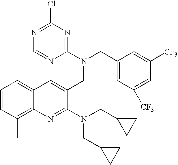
C12=CC=CC(C)=C1N=C(N(CC1CC1)CC1CC1)C(CN(C1=NC(Cl)=NC=N1)CC1=CC([CF3])=CC([CF3])=C1)=C2
